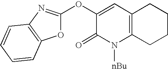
O(C1=CC2=C(N([nBu])C1=O)CCCC2)C1=NC2=C(O1)C=CC=C2
